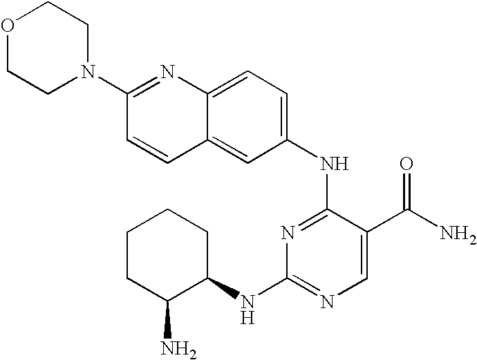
C1CC(N)C(NC2=NC=C(C(N)=O)C(NC3=CC=C4C(=C3)C=CC(N3CCOCC3)=N4)=N2)CC1
